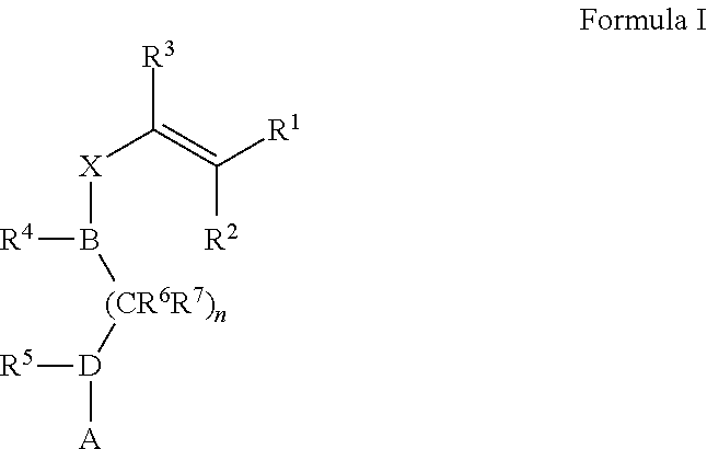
[R5][D]([(CR6R7)n]B([R4])[X]C(=C([R1])[R2])[R3])[A]
